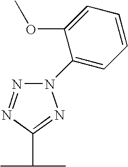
N1(C2=CC=CC=C2OC)N=NC(C(C)C)=N1
